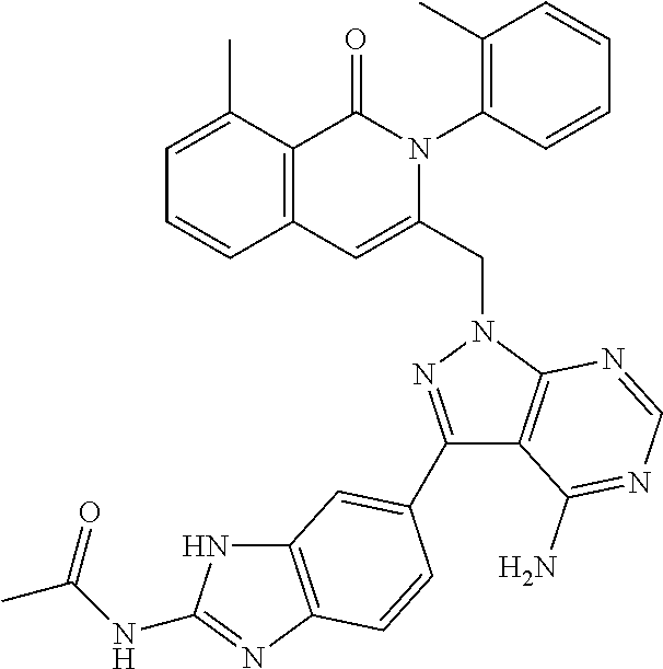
C1=C(C)C2=C(C=C1)C=C(CN1C3=C(C(C4=CC5=C(N=C(NC(C)=O)N5)C=C4)=N1)C(N)=NC=N3)N(C1=C(C)C=CC=C1)C2=O
